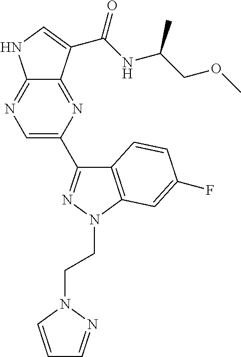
C12=NC=C(C3=NN(CCN4N=CC=C4)C4=C3C=CC(F)=C4)N=C1C(C(NC(COC)C)=O)=CN2
